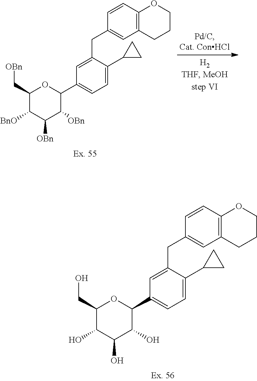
C1=C(CC2=CC3=C(C=C2)OCCC3)C(C2CC2)=CC=C1C1OC(CO)C(O)C(O)C1O.C1=C(CC2=CC3=C(C=C2)OCCC3)C(C2CC2)=CC=C1C1OC(C[OBn])C([BnO])C([OBn])C1[OBn]
